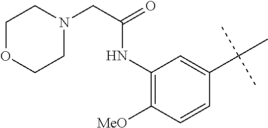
C1(NC(CN2CCOCC2)=O)=C([MeO])C=CC(C(C)(C)C)=C1
